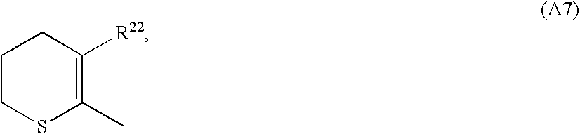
C1CSC(C)=C([R22])C1
